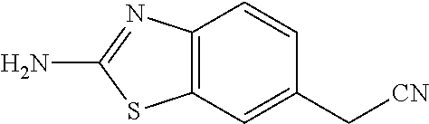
C12=C(C=C(C[CN])C=C1)SC(N)=N2
